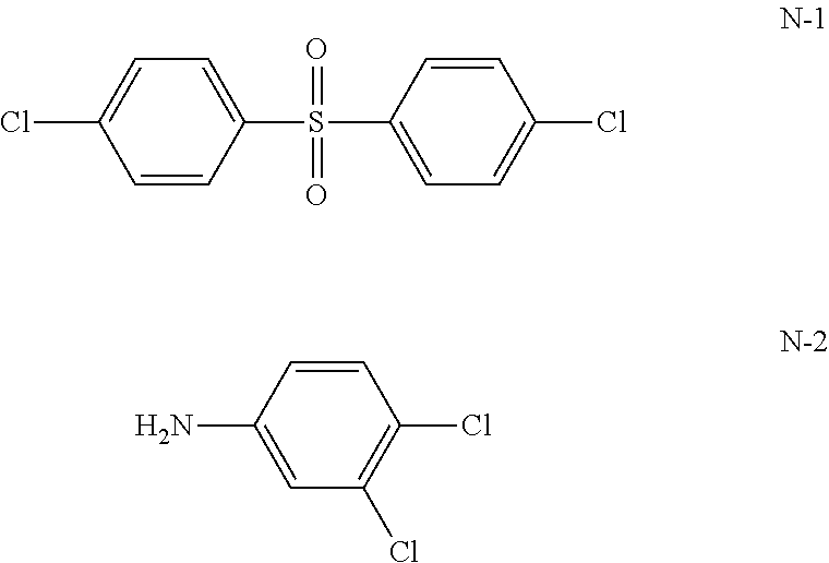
ClC1=CC=C(S(=O)(=O)C2=CC=C(Cl)C=C2)C=C1.C1(N)=CC(Cl)=C(Cl)C=C1
